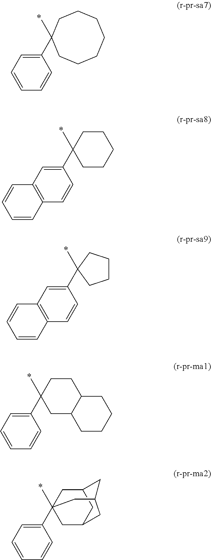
C1(C2(C)CCCCC2)=CC2=C(C=C1)C=CC=C2.C1(C2(C)CCCC2)=CC2=C(C=C1)C=CC=C2.C1(C2(C)CCCCCCC2)=CC=CC=C1.C1(C2(C)CC3C(CC2)CCCC3)=CC=CC=C1.C1(C23(C)CC4CC(C2)CC(C4)C3)=CC=CC=C1
